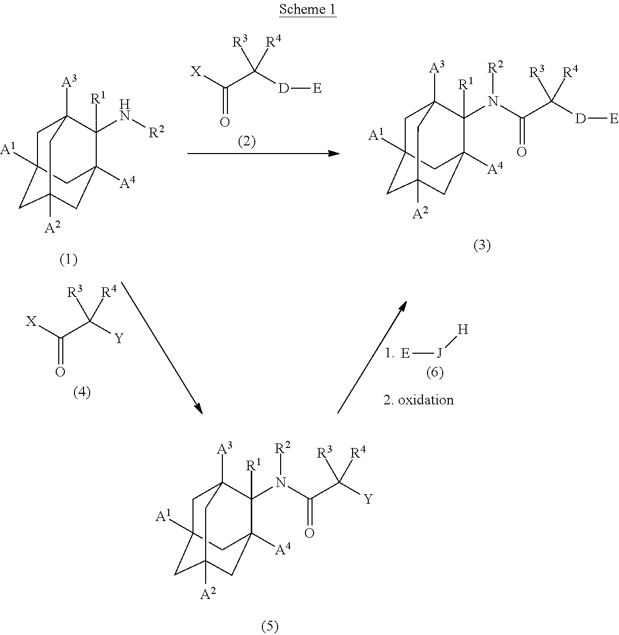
C(=O)([X])C([Y])([R3])[R4].[E][J][H].C(=O)([X])C([D][E])([R3])[R4].C1C2([A1])CC3([A2])CC([A4])(C([R1])(N[R2])C1([A3])C3)C2.C1C2([A1])CC3([A2])CC([A4])(C([R1])(N(C(C([D][E])([R3])[R4])=O)[R2])C1([A3])C3)C2.C1C2([A1])CC3([A2])CC([A4])(C([R1])(N(C(C([Y])([R3])[R4])=O)[R2])C1([A3])C3)C2
